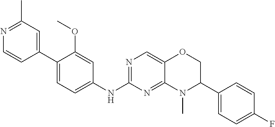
N1=C(NC2=CC=C(C3=CC(C)=NC=C3)C(OC)=C2)N=C2C(=C1)OCC(C1=CC=C(F)C=C1)N2C
